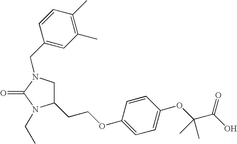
C1=CC(OCCC2CN(CC3=CC(C)=C(C)C=C3)C(=O)N2CC)=CC=C1OC(C(O)=O)(C)C
